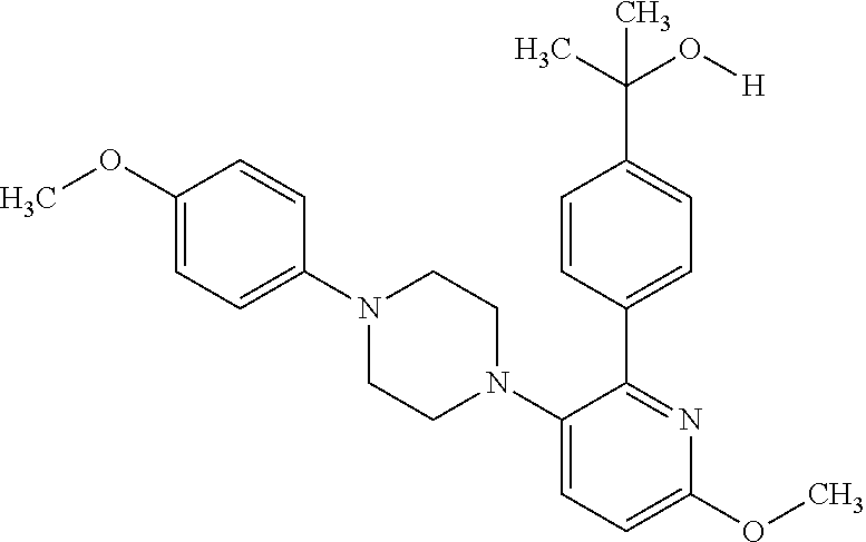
C1(N2CCN(C3=CC=C(OC)C=C3)CC2)=CC=C(OC)N=C1C1=CC=C(C(C)(O[H])C)C=C1
